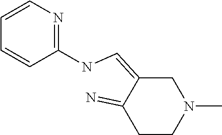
C1C(=CNC2=NC=CC=C2)C(=N)CCN1C
